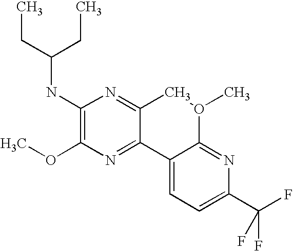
CCC(NC1=C(OC)N=C2C(=N1)CO(C)C1=NC(C(F)(F)F)=CC=C21)CC
